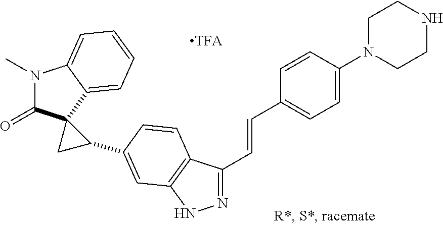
N1(C)C(=O)C2(C3=CC=CC=C13)CC2C1=CC2=C(C(C=CC3=CC=C(N4CCNCC4)C=C3)=NN2)C=C1
